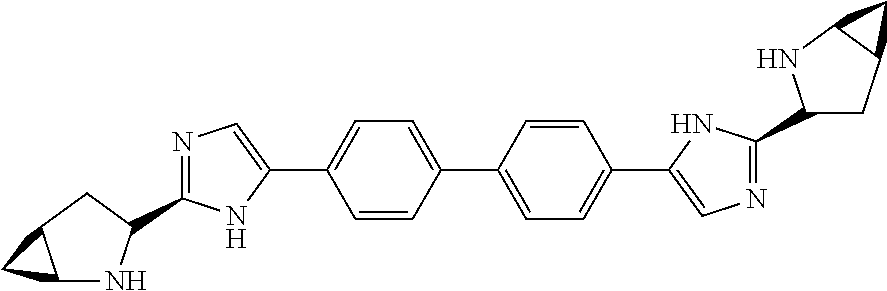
C1=CC(C2=CC=C(C3=CN=C(C4CC5C(N4)C5)N3)C=C2)=CC=C1C1=CN=C(C2CC3C(C3)N2)N1
